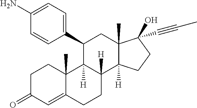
C1(C2C3([H])C([H])(C4([H])C(C)(C2)C(O)(C#CC)CC4)CCC2=CC(=O)CCC32C)=CC=C(N)C=C1
